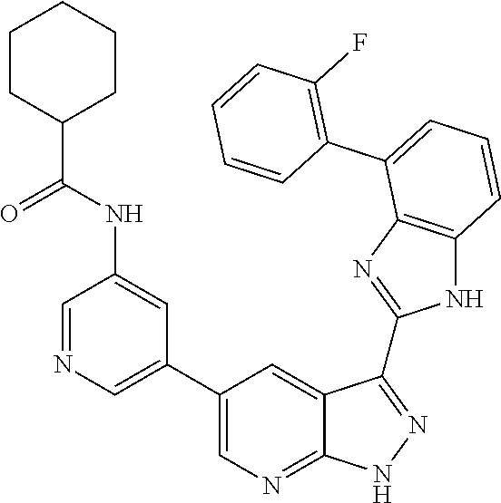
C1=NC=C(C2=CN=C3C(=C2)C(C2=NC4=C(N2)C=CC=C4C2=C(F)C=CC=C2)=NN3)C=C1NC(C1CCCCC1)=O
